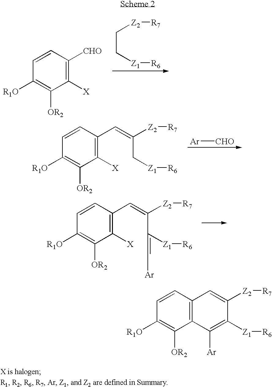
C(C[Z1][R6])[Z2][R7].C1([R1O])=C([OR2])C([X])=C([CHO])C=C1.[Ar][CHO].C1([R1O])=C([OR2])C([X])=C(C=C(C[Z1][R6])[Z2][R7])C=C1.C1([R1O])=C([OR2])C([X])=C(C=C(C([Z1][R6])=C[Ar])[Z2][R7])C=C1.C1([R1O])=C([OR2])C2=C(C=C1)C=C([Z2][R7])C([Z1][R6])=C2[Ar]
